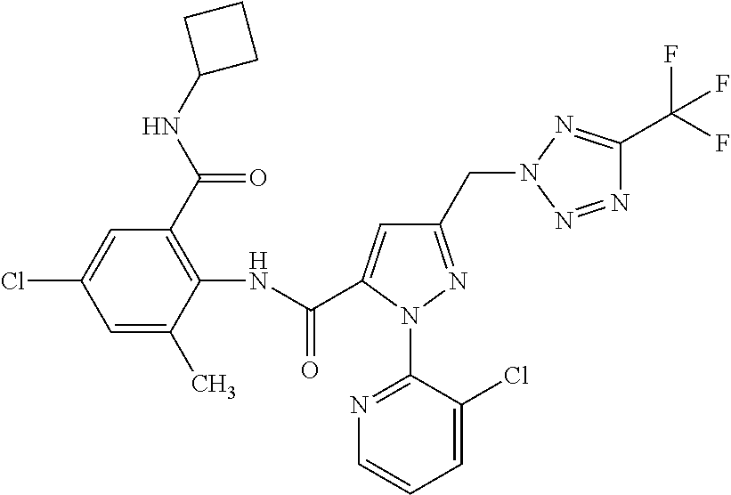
C1(CN2N=C(C(F)(F)F)N=N2)=NN(C2=NC=CC=C2Cl)C(C(NC2=C(C(NC3CCC3)=O)C=C(Cl)C=C2C)=O)=C1
